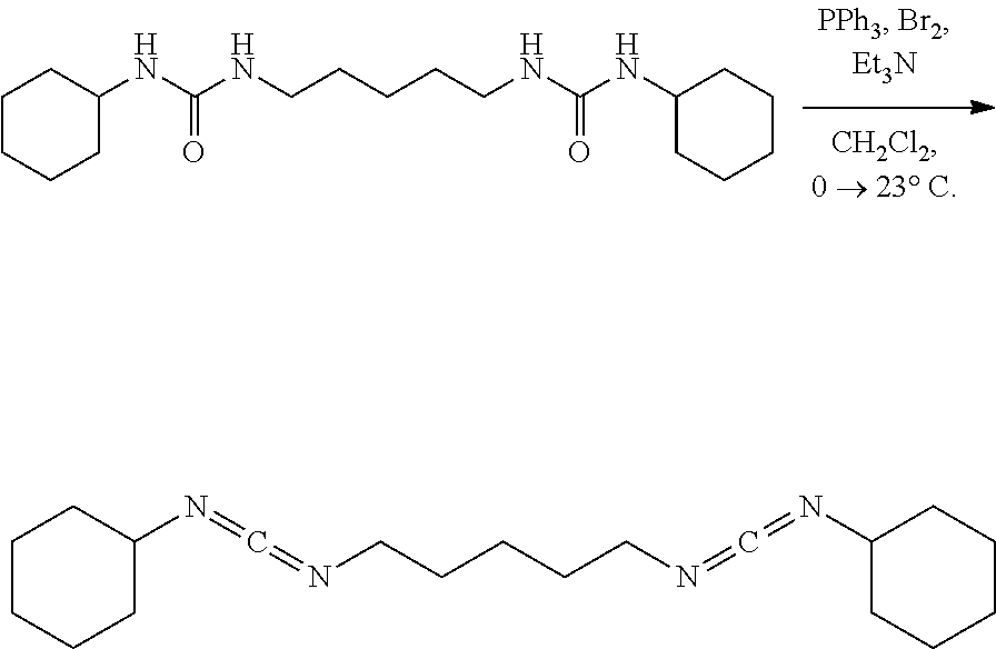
C1CCCC(NC(NCCCCCNC(NC2CCCCC2)=O)=O)C1.C1CCCC(N=C=NCCCCCN=C=NC2CCCCC2)C1
